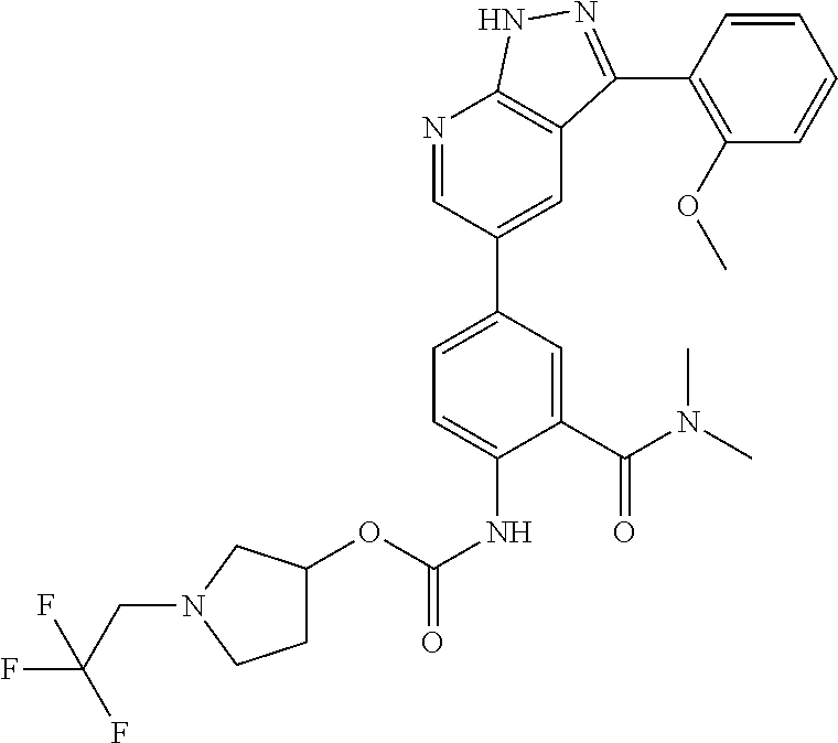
N1=CC(C2=CC=C(NC(OC3CCN(CC(F)(F)F)C3)=O)C(C(=O)N(C)C)=C2)=CC2=C1NN=C2C1=C(OC)C=CC=C1
